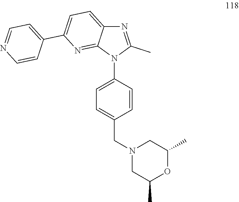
N1(CC2=CC=C(N3C(C)=NC4=CC=C(C5=CC=NC=C5)N=C34)C=C2)CC(C)OC(C)C1
